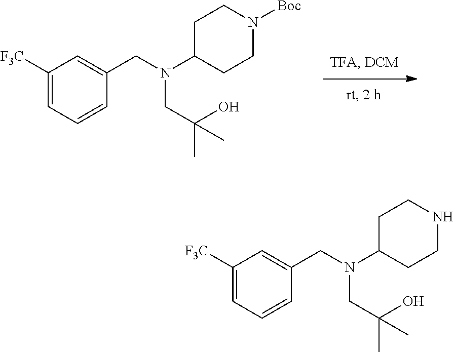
C1([F3C])=CC=CC(CN(C2CCN([Boc])CC2)CC(C)(O)C)=C1.C1([F3C])=CC=CC(CN(C2CCNCC2)CC(C)(O)C)=C1
